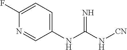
N=C(N[CN])NC1=CC=C(F)N=C1
